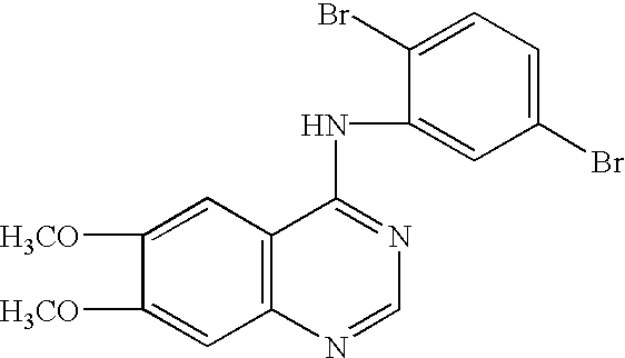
C1([H3CO])=CC2=C(C=C1[H3CO])C(NC1=CC(Br)=CC=C1Br)=NC=N2
